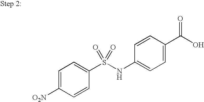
C1=C([O2N])C=CC(S(NC2=CC=C(C(O)=O)C=C2)(=O)=O)=C1
